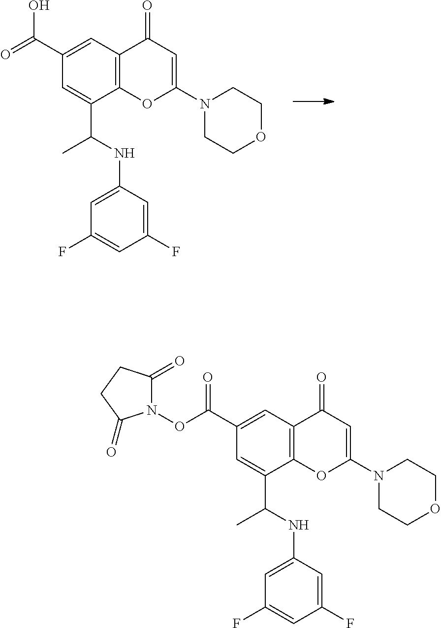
C12=C(C=C(C(=O)O)C=C1C(NC1=CC(F)=CC(F)=C1)C)C(=O)C=C(N1CCOCC1)O2.C12=C(C=C(C(ON3C(=O)CCC3=O)=O)C=C1C(NC1=CC(F)=CC(F)=C1)C)C(=O)C=C(N1CCOCC1)O2
